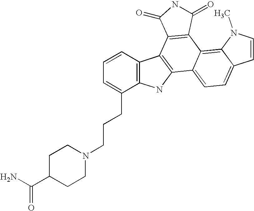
C12=C(C=CC=C1CCCN1CCC(C(N)=O)CC1)C1=C(N2)C2=CC=C3C(=C2C2=C1C(=O)NC2=O)N(C)C=C3
